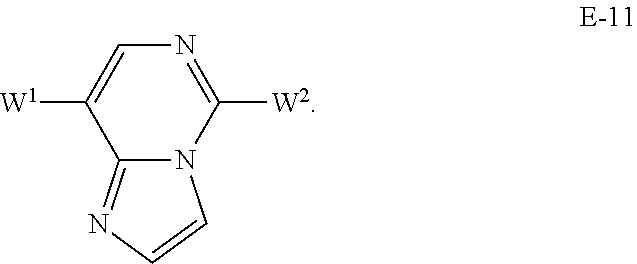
C12=NC=CN1C([W2])=NC=C2[W1]
